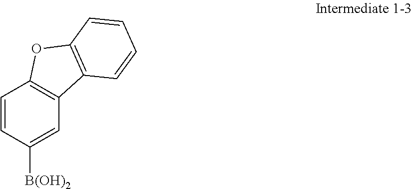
C1=CC([B(OH)2])=CC2=C1OC1=C2C=CC=C1
